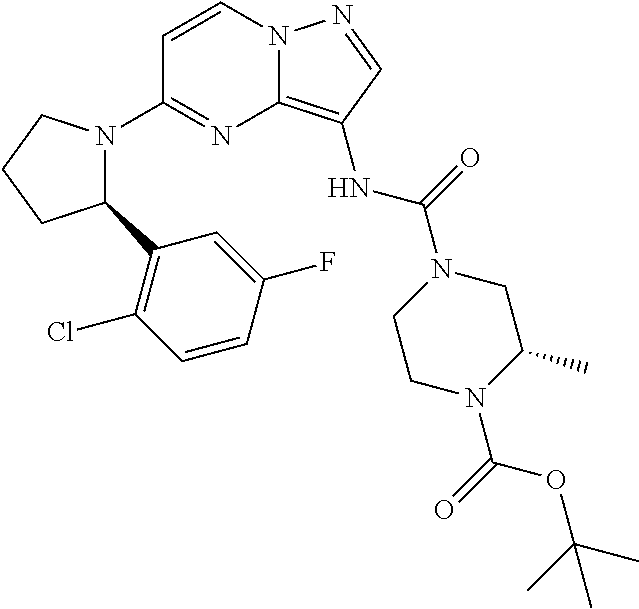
C1=CN2C(=C(NC(=O)N3CCN(C(=O)OC(C)(C)C)C(C)C3)C=N2)N=C1N1C(C2=C(Cl)C=CC(F)=C2)CCC1
